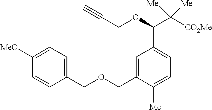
C1([MeO])=CC=C(COCC2=CC(C(OCC#C)C([CO2Me])([Me])[Me])=CC=C2[Me])C=C1
